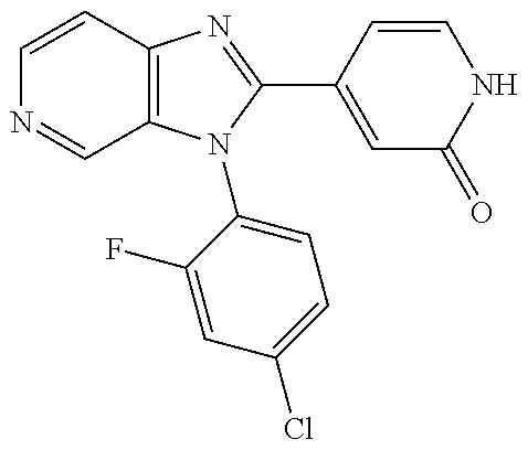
C12=C(N(C3=CC=C(Cl)C=C3F)C(C3=CC(=O)NC=C3)=N1)C=NC=C2
